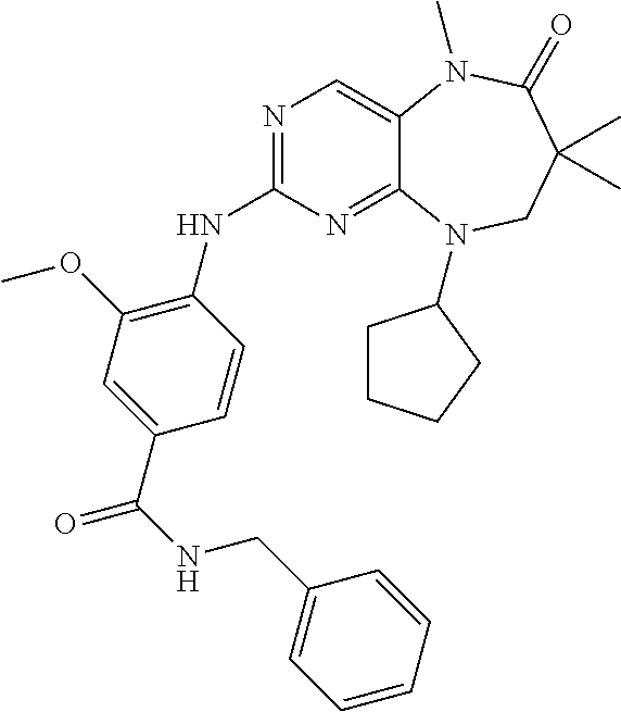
N1=C(NC2=C(OC)C=C(C(=O)NCC3=CC=CC=C3)C=C2)N=C2C(=C1)N(C)C(=O)C(C)(C)CN2C1CCCC1
